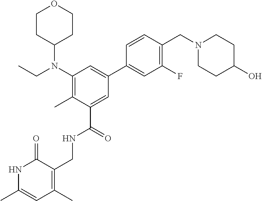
C1(N(CC)C2CCOCC2)=C(C)C(C(=O)NCC2=C(C)C=C(C)NC2=O)=CC(C2=CC(F)=C(CN3CCC(O)CC3)C=C2)=C1
